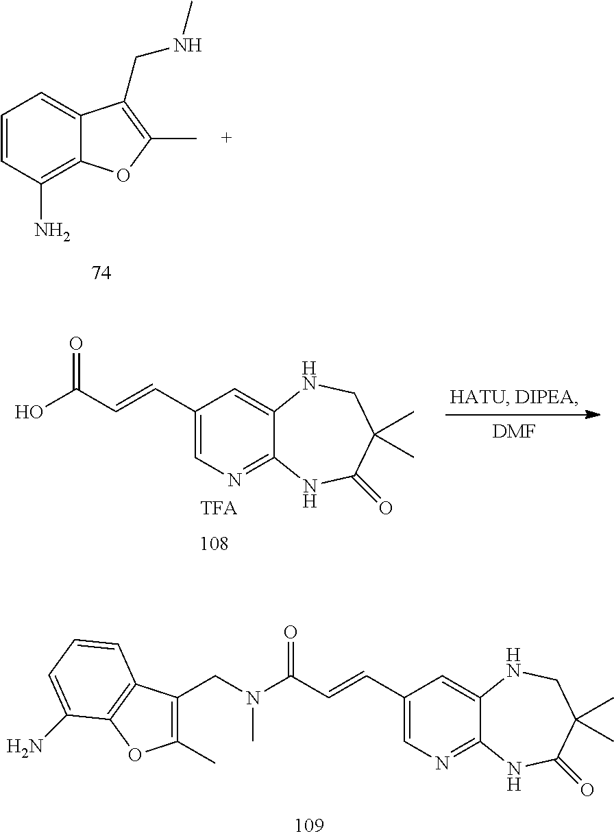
C1=CC(N)=C2C(=C1)C(CNC)=C(C)O2.C1(C=CC(O)=O)=CN=C2C(=C1)NCC(C)(C)C(=O)N2.[DMF].C1(C=CC(N(CC2=C(C)OC3=C2C=CC=C3N)C)=O)=CN=C2C(=C1)NCC(C)(C)C(=O)N2
